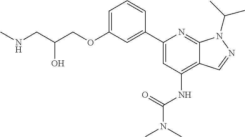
N(CC(COC1=CC=CC(C2=CC(NC(N(C)C)=O)=C3C(=N2)N(C(C)C)N=C3)=C1)O)C
